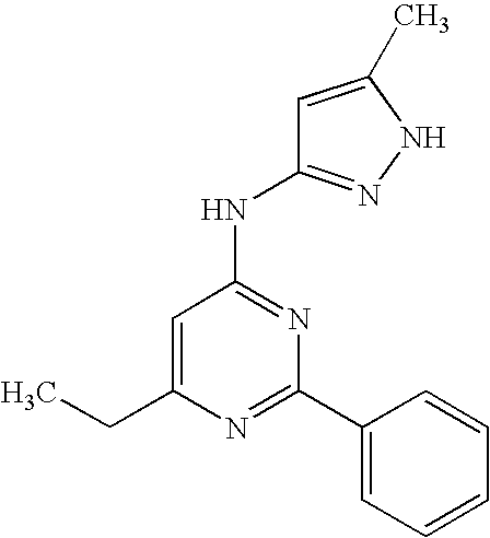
N1=C(C2=CC=CC=C2)N=C(NC2=NNC(C)=C2)C=C1CC
